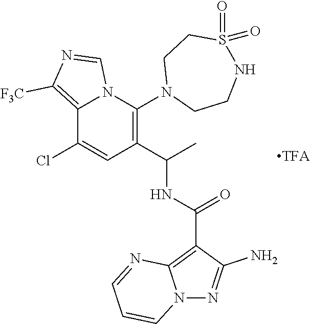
C12=C([F3C])N=CN1C(N1CCNS(=O)(=O)CC1)=C(C(NC(C1=C3N(N=C1N)C=CC=N3)=O)C)C=C2Cl
